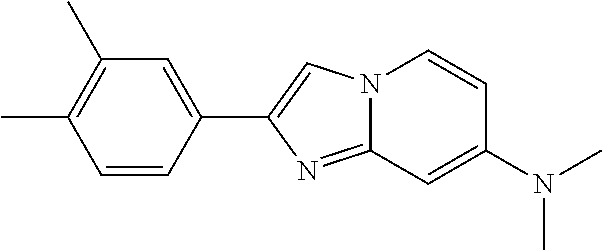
C1(C2=CN3C(=N2)C=C(N(C)C)C=C3)=CC(C)=C(C)C=C1
